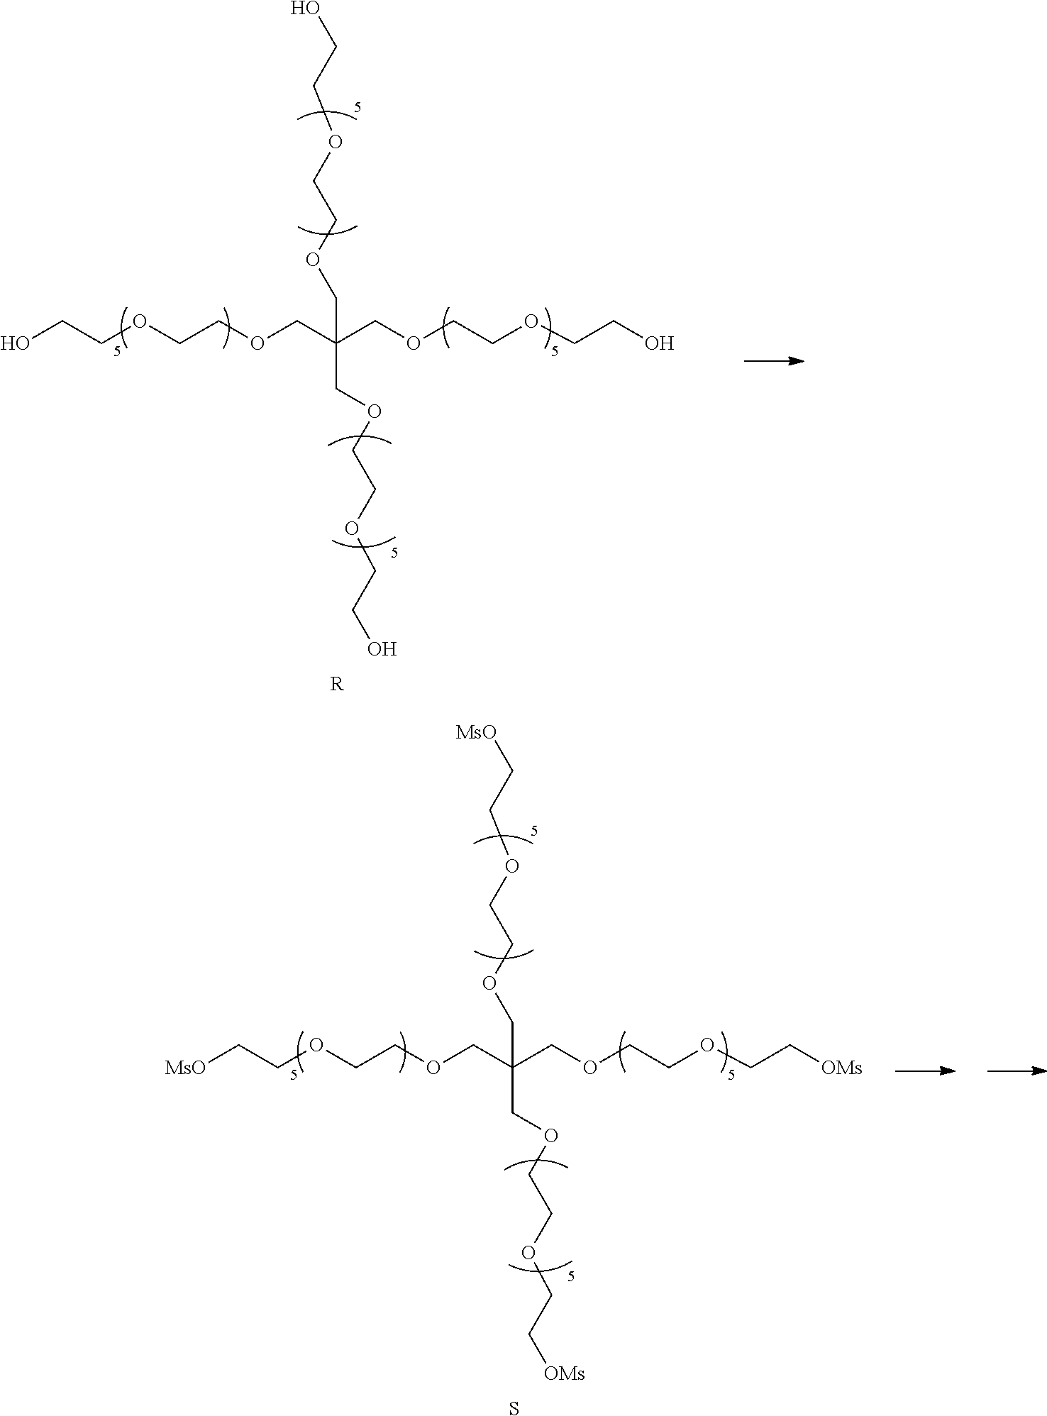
[MsO]CCOCCOCC(COCCOCC[OMs])(COCCOCC[OMs])COCCOCC[MsO].S.OCCOCCOCC(COCCOCCO)(COCCOCCO)COCCOCCO.[R]
